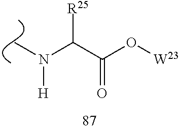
C(C(O[W23])=O)([R25])N([H])C
